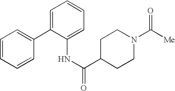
C1(C2=CC=CC=C2NC(=O)C2CCN(C([Me])=O)CC2)=CC=CC=C1
